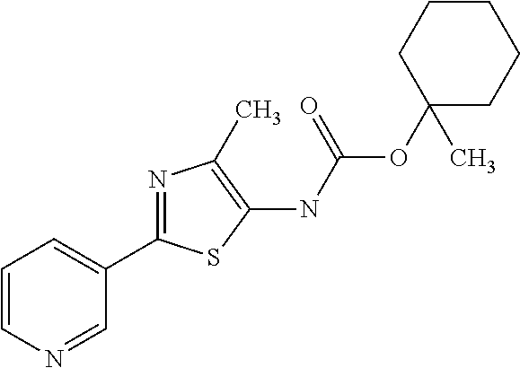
N1=CC(C2=NC(C)=C(NC(OC3(C)CCCCC3)=O)S2)=CC=C1
